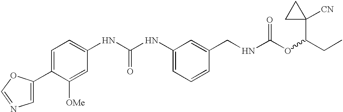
C1=C(C2=CC=C(NC(NC3=CC=CC(CNC(OC(CC)C4([CN])CC4)=O)=C3)=O)C=C2[OMe])OC=N1
